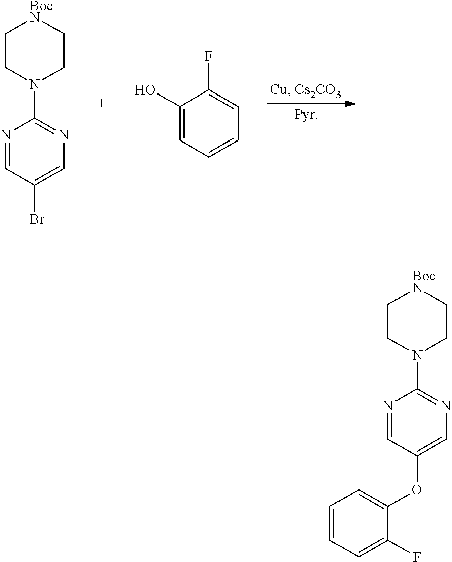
C1CN(C2=NC=C(Br)C=N2)CC[BocN]1.C1(O)=CC=CC=C1F.C1CN(C2=NC=C(OC3=CC=CC=C3F)C=N2)CC[BocN]1
